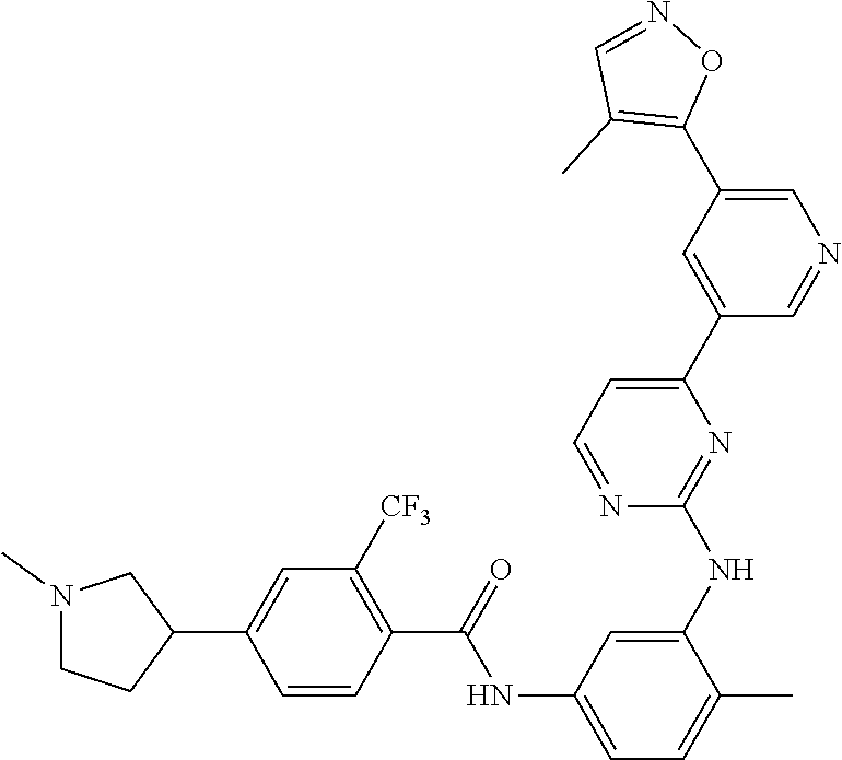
C1(NC2=NC(C3=CC(C4=C(C)C=NO4)=CN=C3)=CC=N2)=CC(NC(C2=C([CF3])C=C(C3CCN(C)C3)C=C2)=O)=CC=C1C
